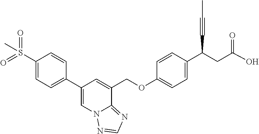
C1(C2=CN3C(=NC=N3)C(COC3=CC=C(C(C#CC)CC(O)=O)C=C3)=C2)=CC=C(S(C)(=O)=O)C=C1
